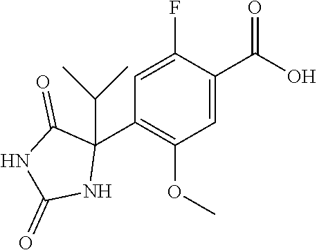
C1=C(F)C(C(O)=O)=CC(OC)=C1C1(C(C)C)C(=O)NC(=O)N1
